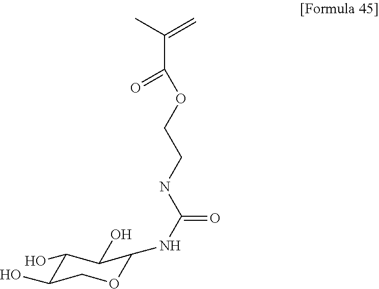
C1(O)C(O)COC(NC(NCCOC(C(C)=C)=O)=O)C1O
